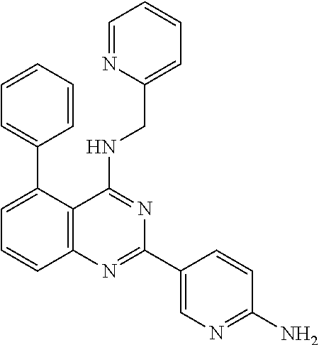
C1=CC=CC=C1C1=CC=CC2=C1C(NCC1=CC=CC=N1)=NC(C1=CN=C(N)C=C1)=N2
